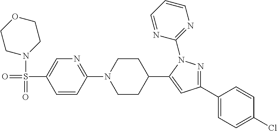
C1(N2CCC(C3=CC(C4=CC=C(Cl)C=C4)=NN3C3=NC=CC=N3)CC2)=NC=C(S(N2CCOCC2)(=O)=O)C=C1
